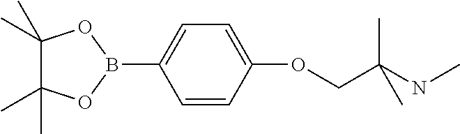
C1(C)(C)C(C)(C)OB(C2=CC=C(OCC(NC)(C)C)C=C2)O1
